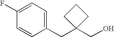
OCC1(CC2=CC=C(F)C=C2)CCC1
